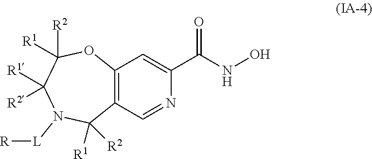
C12=C(C=NC(C(NO)=O)=C1)C([R1])([R2])N([L][R])C([R1])([R2])C([R2])([R1])O2
